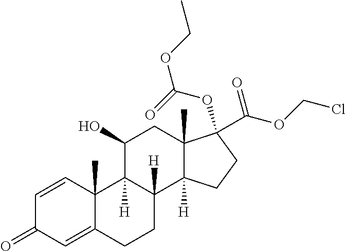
C1=CC2(C)C(=CC1=O)CCC1([H])C2([H])C(O)CC2(C)C1([H])CCC2(OC(=O)OCC)C(OCCl)=O
